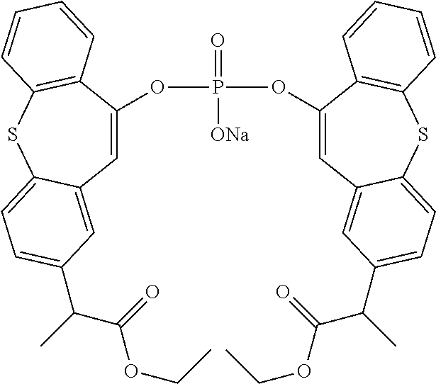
C1=C(OP(OC2=CC3=CC(C(C(=O)OCC)C)=CC=C3SC3=C2C=CC=C3)([ONa])=O)C2=C(SC3=CC=C(C(C(=O)OCC)C)C=C13)C=CC=C2
